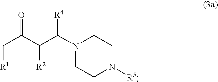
C(C(C([R2])C(N1CCN([R5])CC1)[R4])=O)[R1]
